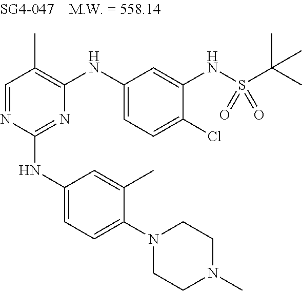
N1=C(NC2=CC=C(N3CCN(C)CC3)C(C)=C2)N=CC(C)=C1NC1=CC=C(Cl)C(NS(C(C)(C)C)(=O)=O)=C1
